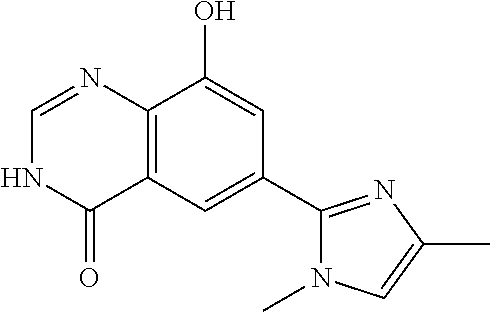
C1=NC2=C(C(=O)N1)C=C(C1=NC(C)=CN1C)C=C2O
